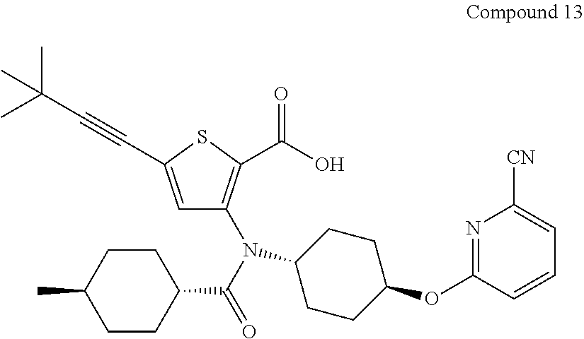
C1=C(C#CC(C)(C)C)SC(C(O)=O)=C1N(C(=O)C1CCC(C)CC1)C1CCC(OC2=NC([CN])=CC=C2)CC1
